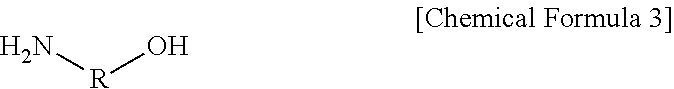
N[R]O
